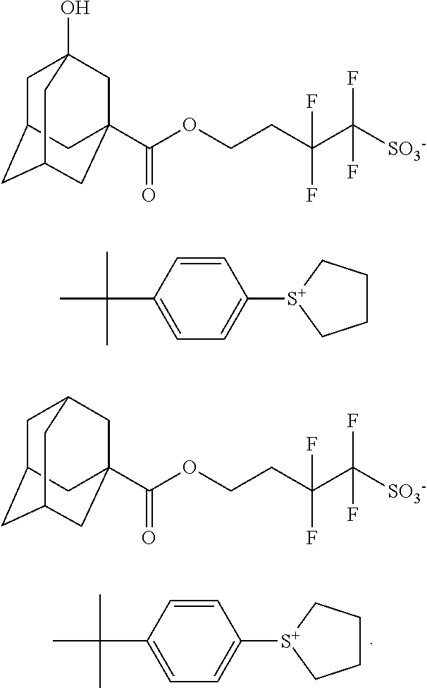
C1=CC(C(C)(C)C)=CC=C1[S+]1CCCC1.C1C2CC3CC(C(OCCC(C([SO3-])(F)F)(F)F)=O)(CC1(O)C3)C2.C1=CC(C(C)(C)C)=CC=C1[S+]1CCCC1.C1C2CC3CC(C(OCCC(C([SO3-])(F)F)(F)F)=O)(CC1C3)C2
